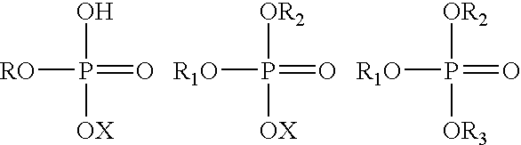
[RO]P(=O)(O)[OX].[R1O]P(=O)([OR2])[OX].[R1O]P(=O)([OR2])[OR3]
